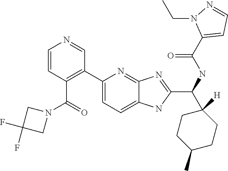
C1=CC(C(N2CC(F)(F)C2)=O)=C(C2=CC=C3C(=N2)N=C(C(NC(=O)C2=CC=NN2CC)C2([H])CCC(C)CC2)N3)C=N1
